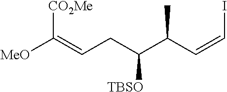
C(=CCC(C(C=CI)C)[TBSO])([MeO])[CO2Me]
